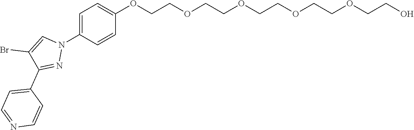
C1=C(N2C=C(Br)C(C3=CC=NC=C3)=N2)C=CC(OCCOCCOCCOCCOCCO)=C1
